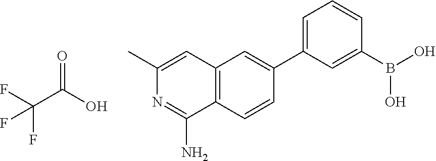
O=C(O)C(F)(F)F.C1=C(C2=CC3=C(C=C2)C(N)=NC(C)=C3)C=C(B(O)O)C=C1
